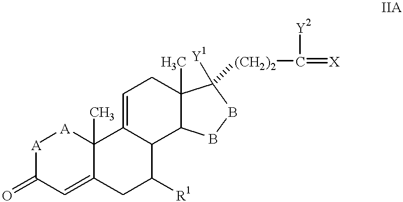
[A]1C(=O)C=C2C(C)([A]1)C1=CCC3(C)C(C1C([R1])C2)BBC3([Y1])[(CH2)2]C([Y2])=[X]
